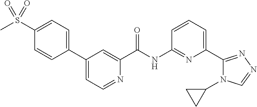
C1=C(S(C)(=O)=O)C=CC(C2=CC=NC(C(NC3=NC(C4=NN=CN4C4CC4)=CC=C3)=O)=C2)=C1
